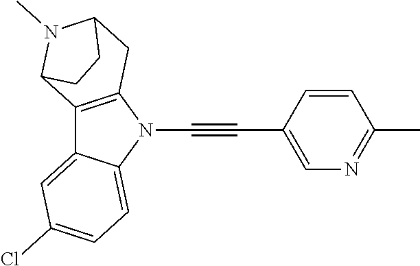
C12=CC(Cl)=CC=C1N(C#CC1=CN=C(C)C=C1)C1=C2C2N(C)C(C1)CC2
